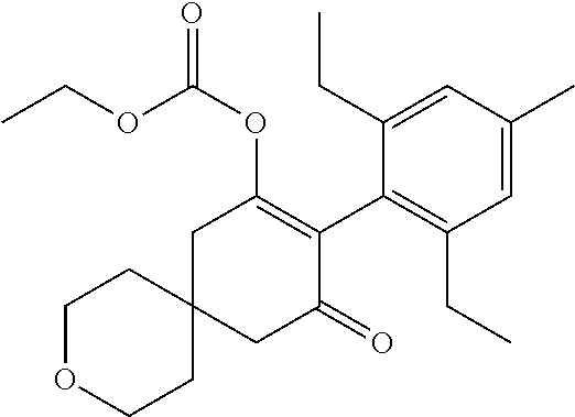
C1OCCC2(C1)CC(=O)C(C1=C(CC)C=C(C)C=C1CC)=C(OC(=O)OCC)C2
